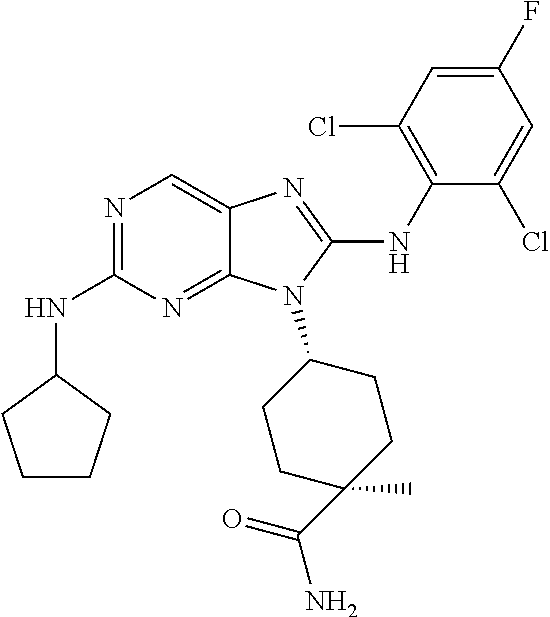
N1=C(NC2CCCC2)N=C2C(=C1)N=C(NC1=C(Cl)C=C(F)C=C1Cl)N2C1CCC(C)(C(=O)N)CC1
